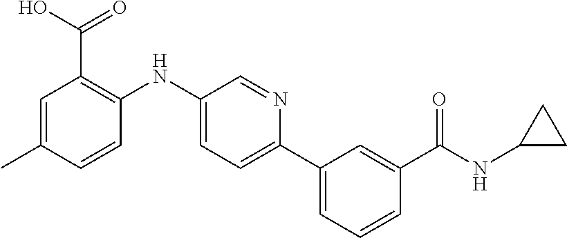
C1=C(C)C=CC(NC2=CC=C(C3=CC=CC(C(=O)NC4CC4)=C3)N=C2)=C1C(O)=O
